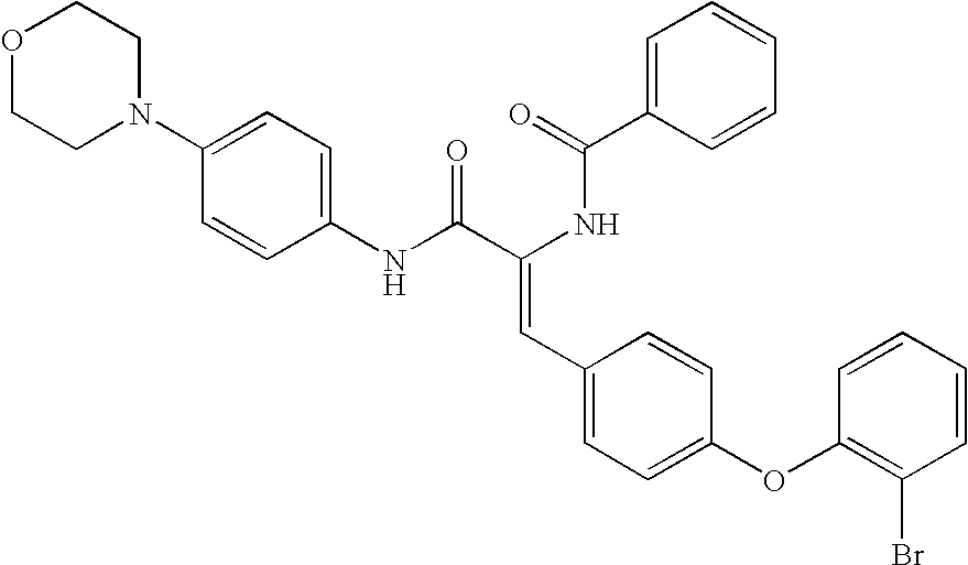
C1=C(C(=O)NC(C(NC2=CC=C(N3CCOCC3)C=C2)=O)=CC2=CC=C(OC3=C(Br)C=CC=C3)C=C2)C=CC=C1
